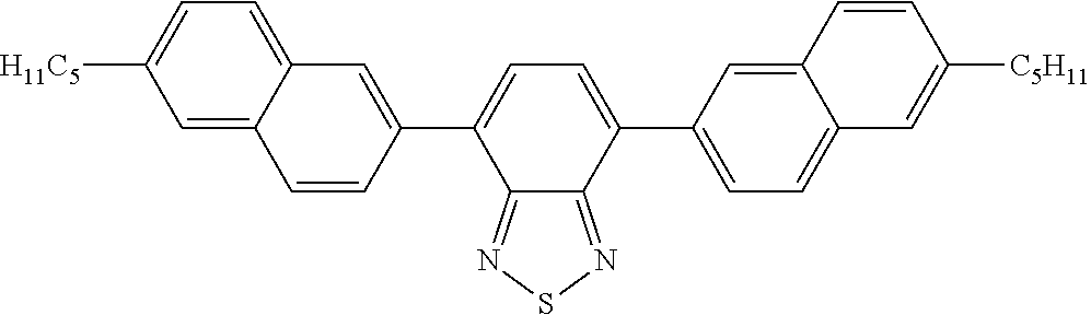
C12=NSN=C1C(C1=CC=C3C(=C1)C=CC([C5H11])=C3)=CC=C2C1=CC2=CC=C([H11C5])C=C2C=C1
